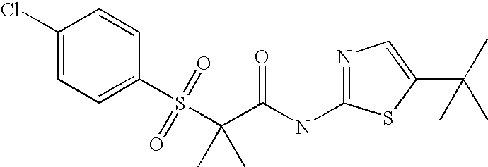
C1(Cl)=CC=C(S(C(C)(C(NC2=NC=C(C(C)(C)C)S2)=O)C)(=O)=O)C=C1
